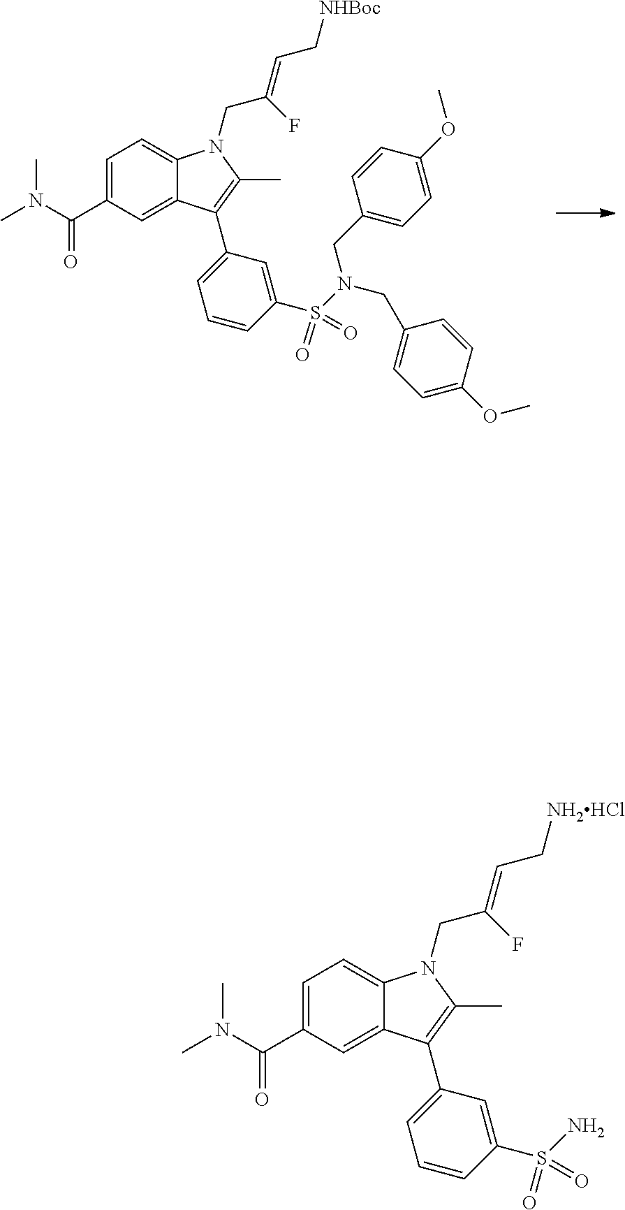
C1=C(C(N(C)C)=O)C=C2C(=C1)N(CC(=CC[NHBoc])F)C(C)=C2C1=CC=CC(S(N(CC2=CC=C(OC)C=C2)CC2=CC=C(OC)C=C2)(=O)=O)=C1.C1=C(C(N(C)C)=O)C=C2C(=C1)N(CC(=CC[NH2HCl])F)C(C)=C2C1=CC=CC(S(N)(=O)=O)=C1
